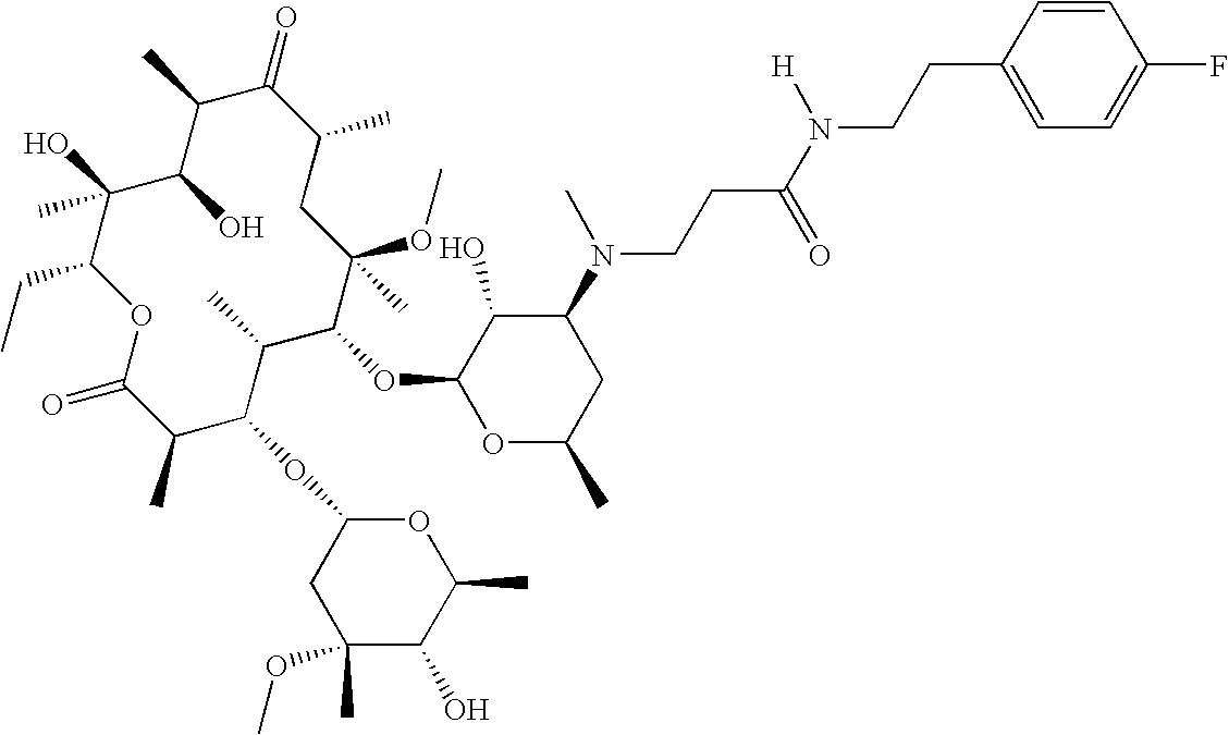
C1(O)C(C)C(=O)C(C)CC(C)(OC)C(OC2OC(C)CC(N(C)CCC(N(CCC3=CC=C(F)C=C3)[H])=O)C2O)C(C)C(OC2CC(OC)(C)C(O)C(C)O2)C(C)C(=O)OC(CC)C1(O)C
